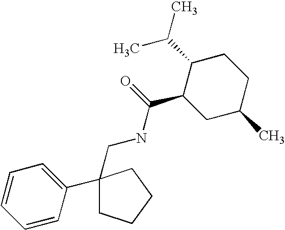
N(C(C1CC(C)CCC1C(C)C)=O)CC1(C2=CC=CC=C2)CCCC1
